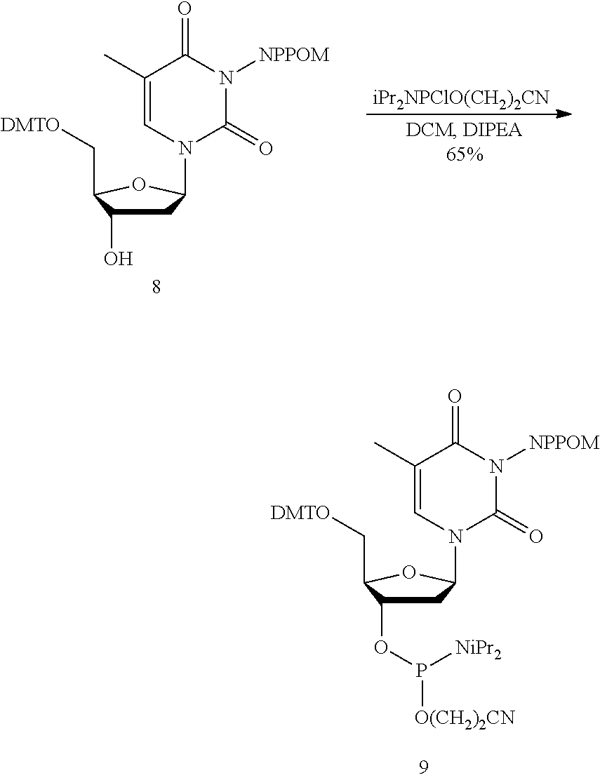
C1C(O)C(C[DMTO])OC1N1C(=O)N([NPPOM])C(=O)C(C)=C1.[iPr2NPClO(CH2)2CN].C1C(OP([NiPr2])[O(CH2)2CN])C(C[DMTO])OC1N1C(=O)N([NPPOM])C(=O)C(C)=C1
